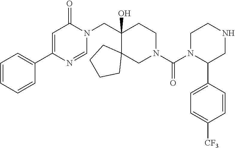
C1=C(C2=CC=CC=C2)N=CN(CC2(O)C3(CN(C(N4C(C5=CC=C([CF3])C=C5)CNCC4)=O)CC2)CCCC3)C1=O
